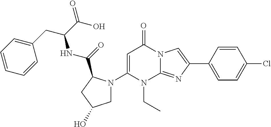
C1(N2CC(O)CC2C(=O)NC(CC2=CC=CC=C2)C(O)=O)=CC(=O)N2C(=NC(C3=CC=C(Cl)C=C3)=C2)N1CC
